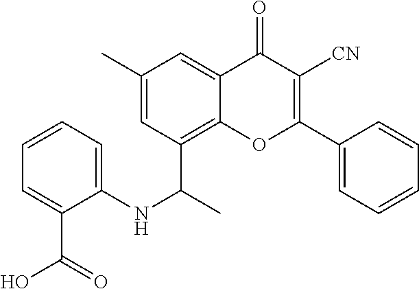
C1([CN])=C(C2=CC=CC=C2)OC2=C(C(NC3=CC=CC=C3C(=O)O)C)C=C(C)C=C2C1=O
